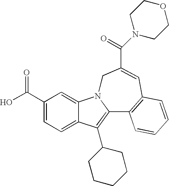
C1(C(O)=O)=CC=C2C(=C1)N1C(=C2C2CCCCC2)C2=C(C=C(C(N3CCOCC3)=O)C1)C=CC=C2
